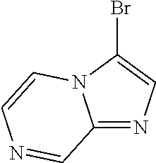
C12=NC=C(Br)N1C=CN=C2
